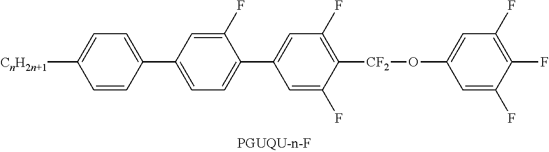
C1(C2=CC=C([CnH2n+1])C=C2)=CC=C(C2=CC(F)=C([CF2]OC3=CC(F)=C(F)C(F)=C3)C(F)=C2)C(F)=C1
